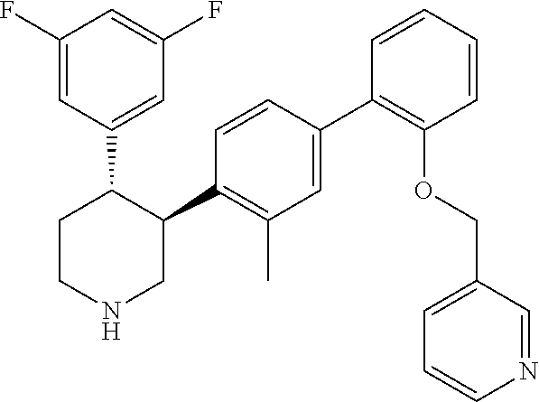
C1(F)=CC(C2CCNCC2C2=C(C)C=C(C3=C(OCC4=CC=CN=C4)C=CC=C3)C=C2)=CC(F)=C1
